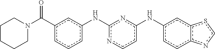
C1CCCN(C(c2cccc(Nc3nccc(Nc4ccc5c(c4)scn5)n3)c2)=O)C1
